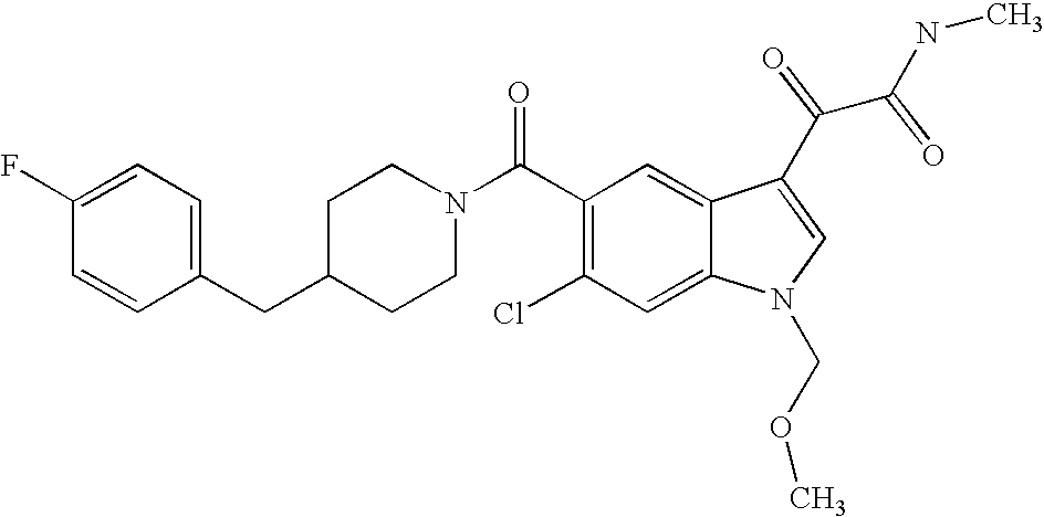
C1(F)=CC=C(CC2CCN(C(C3=C(Cl)C=C4C(=C3)C(C(C(NC)=O)=O)=CN4COC)=O)CC2)C=C1
